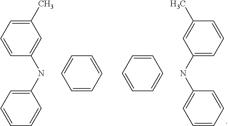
C1(NC2=CC=CC=C2)=CC(C)=CC=C1.N(C1=CC=CC=C1)C1=CC=CC(C)=C1.C1=CC=CC=C1.C1=CC=CC=C1
